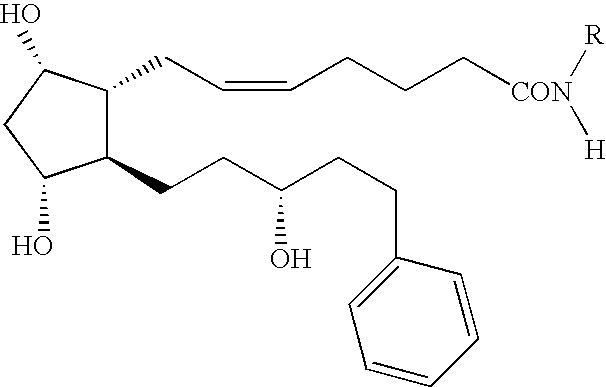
C1(CCC(CCC2=CC=CC=C2)O)C(CC=CCCC[CON]([R])[H])C(O)CC1O
